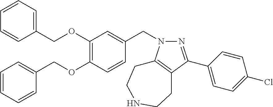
N1(CC2=CC(OCC3=CC=CC=C3)=C(OCC3=CC=CC=C3)C=C2)N=C(C2=CC=C(Cl)C=C2)C2=C1CCNCC2
